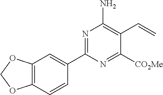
C1(C2=NC(N)=C(C=C)C([CO2Me])=N2)=CC2=C(C=C1)OCO2
